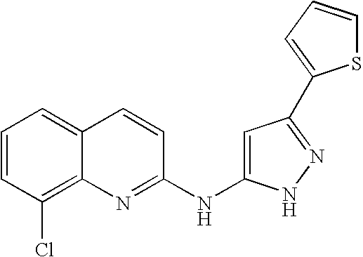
C1=CC(Cl)=C2C(=C1)C=CC(NC1=CC(C3=CC=CS3)=NN1)=N2
